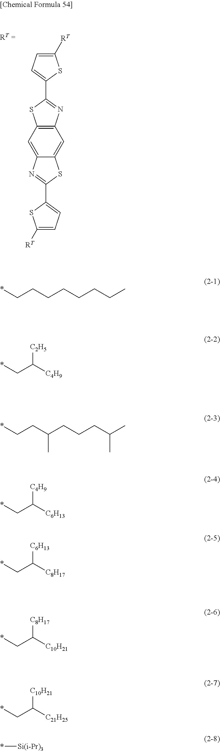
C12=CC3=C(C=C1SC(C1=CC=C([RT])S1)=N2)N=C(C1=CC=C([RT])S1)S3.*CCCCCCCC.*CC([C4H9])[C2H5].*CCC(CCCC(C)C)C.*CC([C6H13])[C4H9].*CC([C8H17])[C6H13].*CC([C10H21])[C8H17].*CC([C21H25])[C10H21].*[Si(i-Pr)3]
